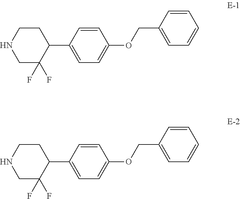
C1=CC(C2CCNCC2(F)F)=CC=C1OCC1=CC=CC=C1.C1=CC(C2CCNCC2(F)F)=CC=C1OCC1=CC=CC=C1
